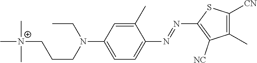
C1(C)=CC(N(CCC[N+](C)(C)C)CC)=CC=C1N=NC1=C([NC])C(C)=C([CN])S1
